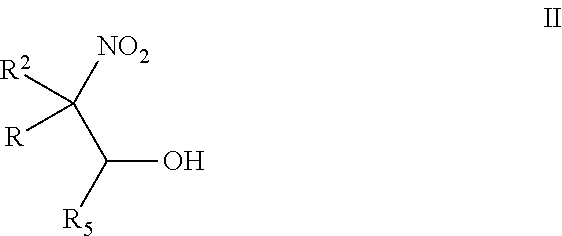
[R2]C([R])(C(O)[R5])[NO2]
